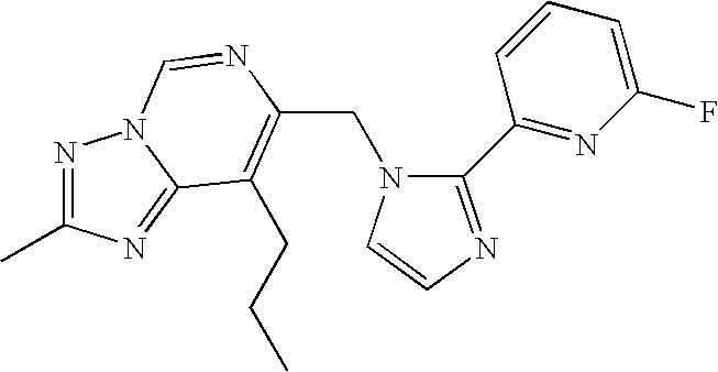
C(N1C(C2=NC(F)=CC=C2)=NC=C1)C1=C(CCC)C2=NC(C)=NN2C=N1
